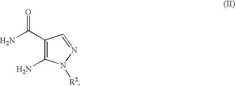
C1(C(N)=O)=C(N)N([R2])N=C1
